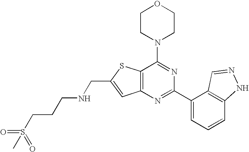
C1CN(C2=NC(C3=CC=CC4=C3C=NN4)=NC3=C2SC(CNCCCS(C)(=O)=O)=C3)CCO1
